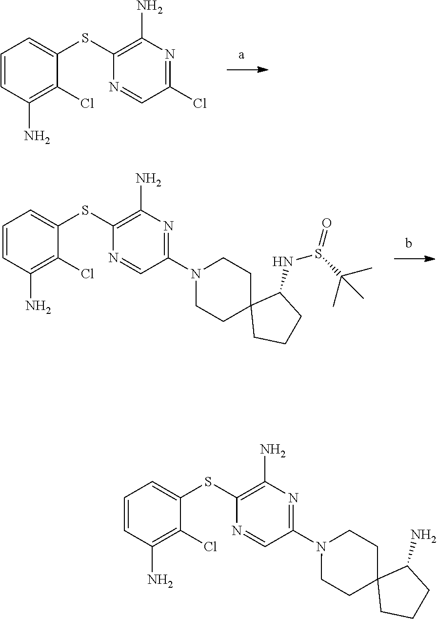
C1=CC(N)=C(Cl)C(SC2=C(N)N=C(Cl)C=N2)=C1.C1=CC(N)=C(Cl)C(SC2=C(N)N=C(N3CCC4(CC3)CCCC4NS(=O)C(C)(C)C)C=N2)=C1.C1=CC(N)=C(Cl)C(SC2=C(N)N=C(N3CCC4(CC3)CCCC4N)C=N2)=C1
